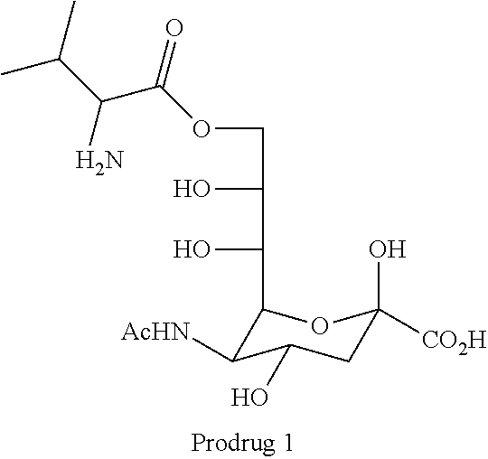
C(C(=O)OCC(C(C1C([AcHN])C(O)CC(O)([CO2H])O1)O)O)(C(C)C)N
